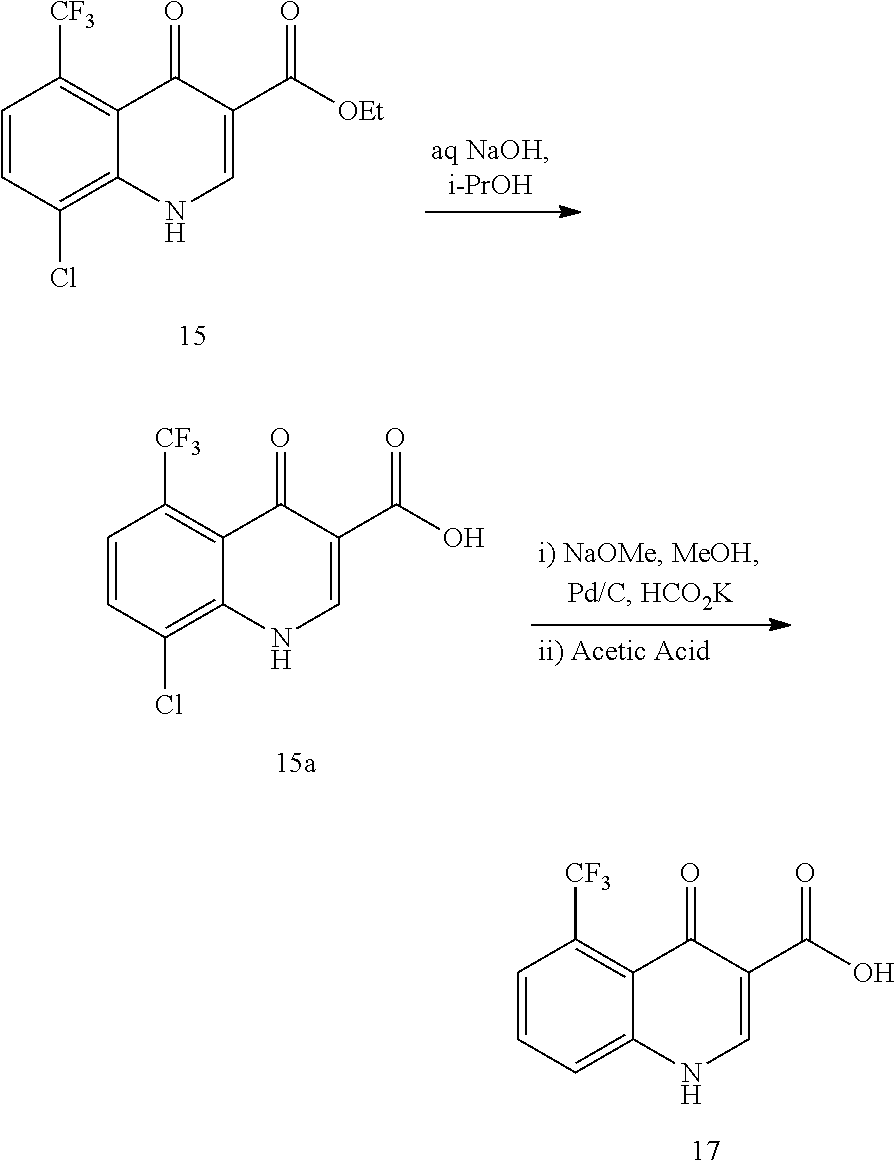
C12=CC=CC([CF3])=C1C(=O)C(C(O)=O)=CN2.C12=C(Cl)C=CC([CF3])=C1C(=O)C(C([OEt])=O)=CN2.C12=C(Cl)C=CC([CF3])=C1C(=O)C(C(O)=O)=CN2
